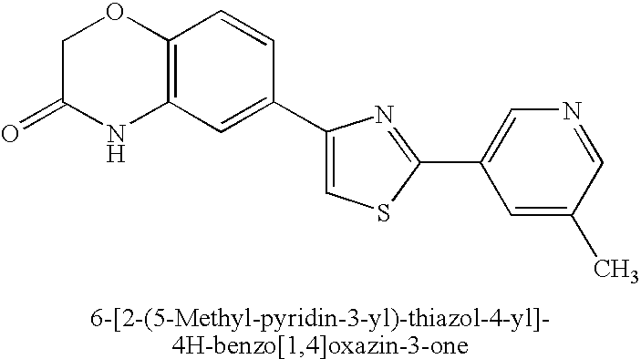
C1C(=O)NC2=C(O1)C=CC(C1=CSC(C3=CN=CC(C)=C3)=N1)=C2
